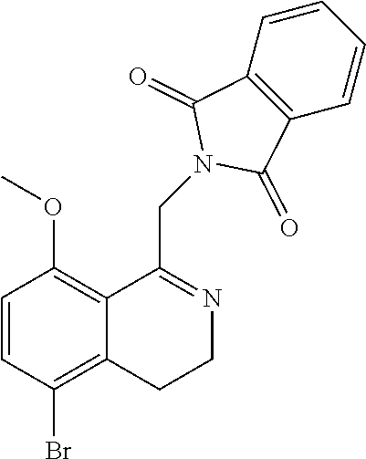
C1=CC(Br)=C2C(=C1OC)C(CN1C(=O)C3=C(C1=O)C=CC=C3)=NCC2
